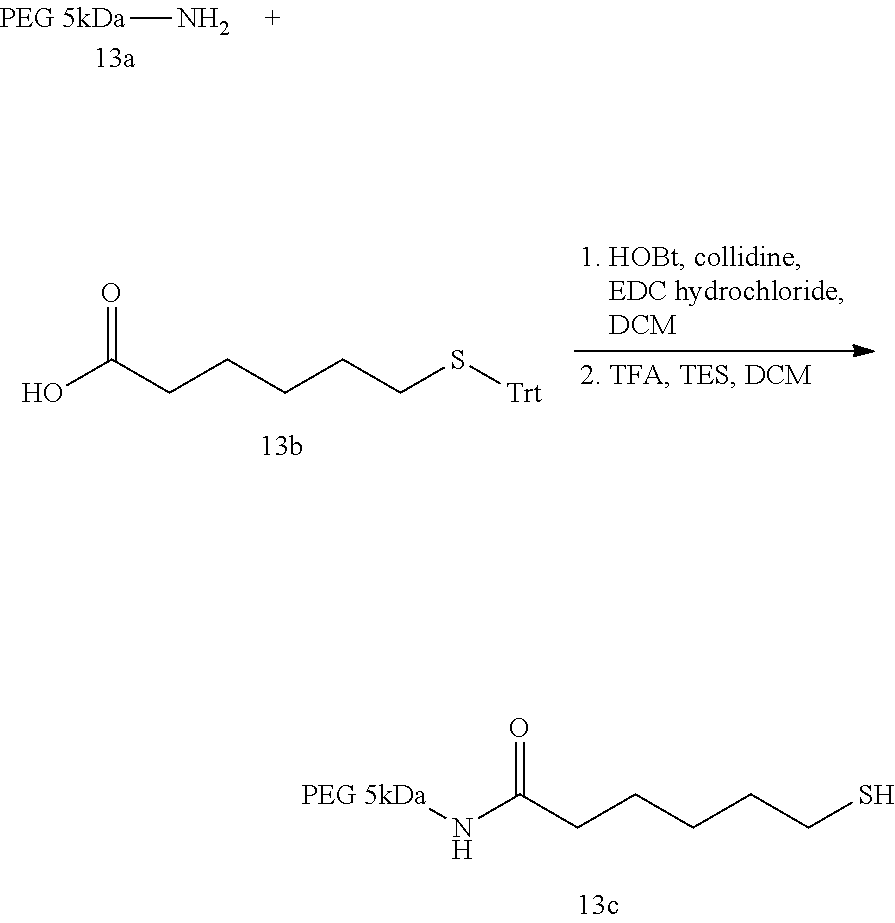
[PEG 5kDa]N.OC(CCCCCS[Trt])=O.[PEG 5kDa]NC(CCCCCS)=O
